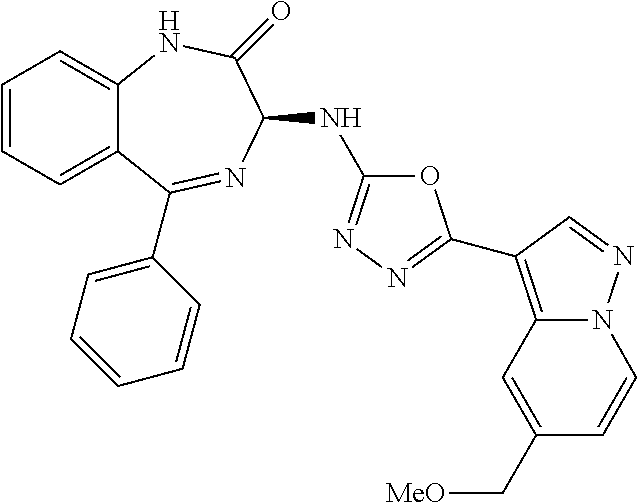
C1=CC=C2C(=C1)NC(=O)C(NC1=NN=C(C3=C4N(N=C3)C=CC(C[MeO])=C4)O1)N=C2C1=CC=CC=C1
